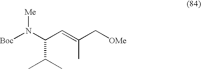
C(C=C(C[OMe])C)(N([Boc])[Me])C(C)C
